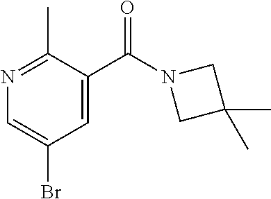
N1=C(C)C(C(=O)N2CC(C)(C)C2)=CC(Br)=C1
